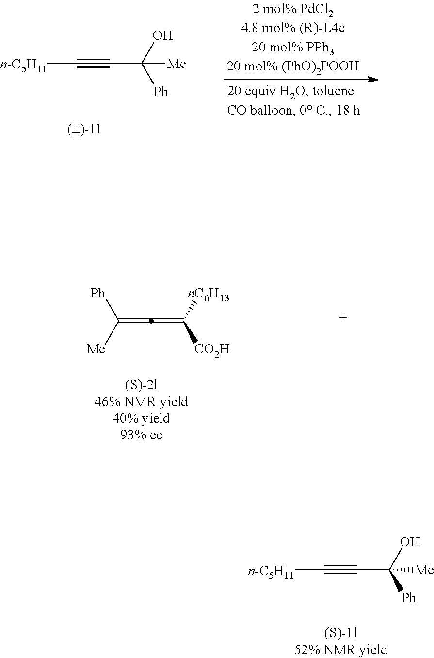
[Ph]C([Me])=C=C([CO2H])[nC6H13].[Ph]C(O)([Me])C#C[n-C5H11].[Ph]C(O)([Me])C#C[n-C5H11]
